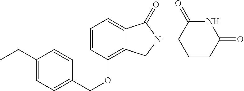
C(C1=CC=C(COC2=C3C(=CC=C2)C(=O)N(C2CCC(=O)NC2=O)C3)C=C1)C
